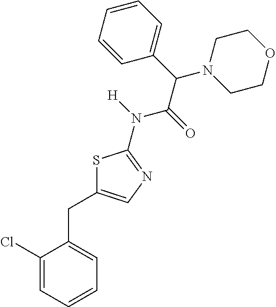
C1(Cl)=CC=CC=C1CC1=CN=C(N([H])C(=O)C(C2=CC=CC=C2)N2CCOCC2)S1
